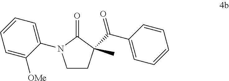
C1=CC=C(N2CCC(C(C3=CC=CC=C3)=O)(C)C2=O)C([OMe])=C1
